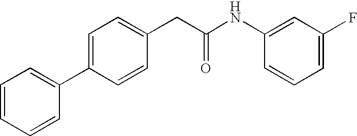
C1=CC=C(F)C=C1NC(CC1=CC=C(C2=CC=CC=C2)C=C1)=O
